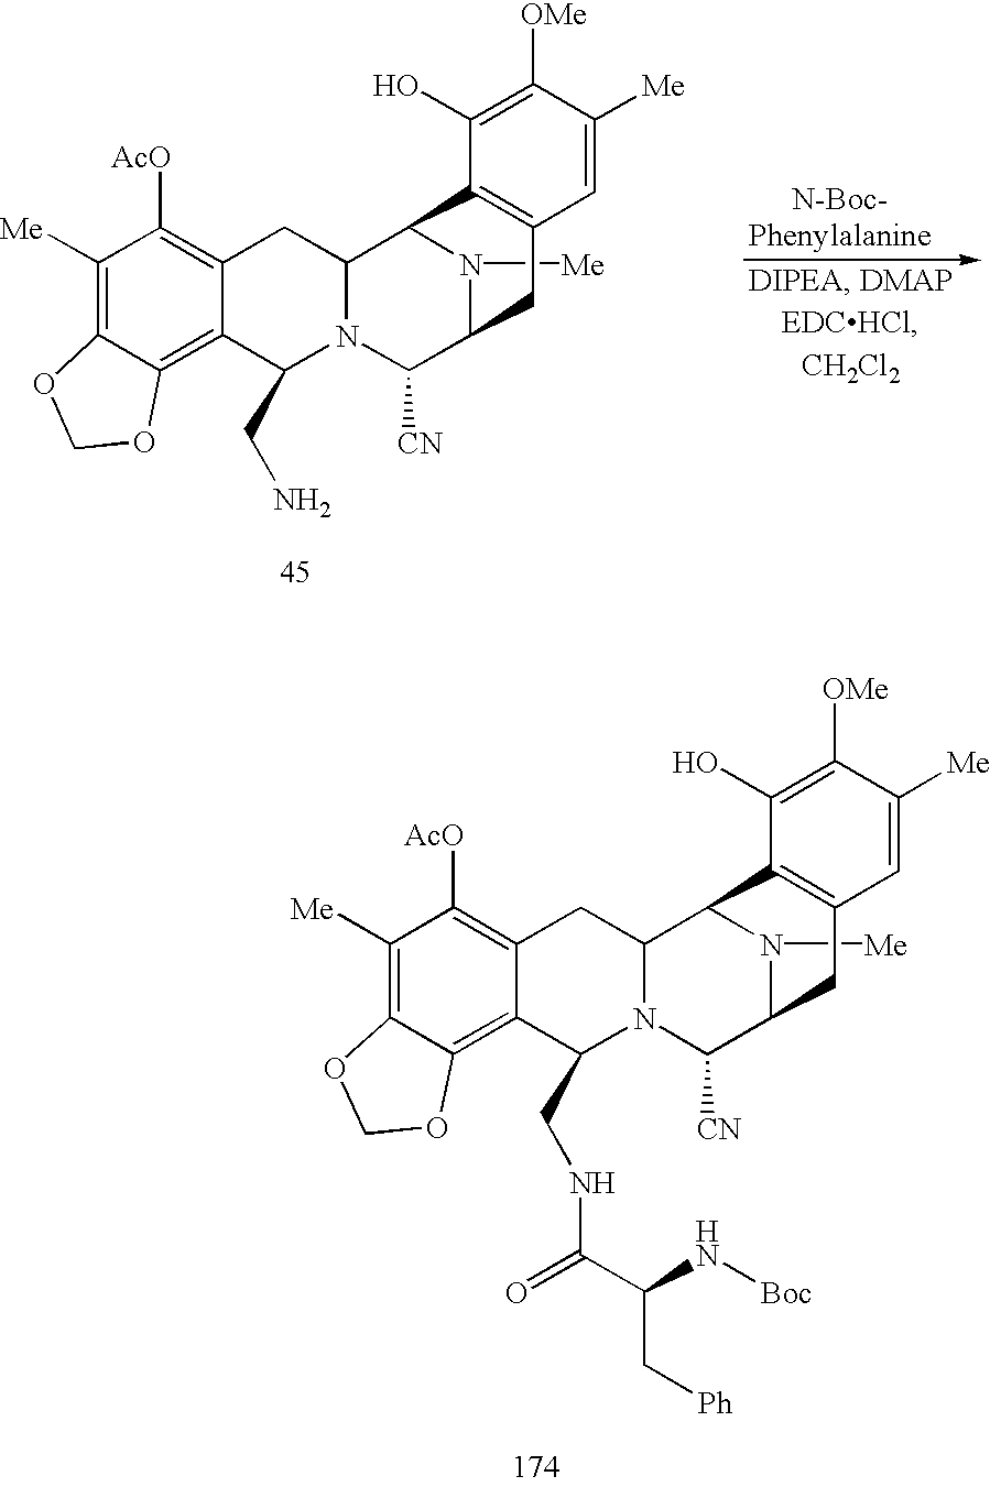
C1([Me])=C2C(=C3C(=C1[AcO])CC1N(C3CNC(=O)C(C[Ph])N[Boc])C([CN])C3N([Me])C1C1=C(C3)C=C([Me])C([OMe])=C1O)OCO2.C1([Me])=C2C(=C3C(=C1[AcO])CC1N(C3CN)C([CN])C3N([Me])C1C1=C(C3)C=C([Me])C([OMe])=C1O)OCO2
